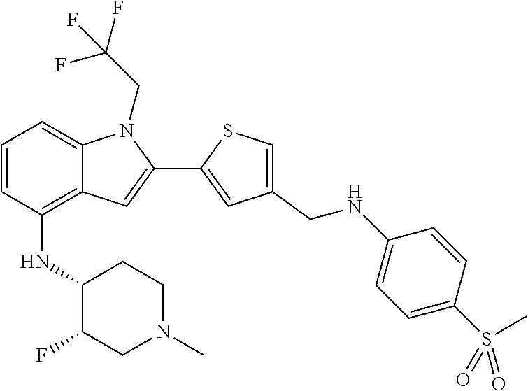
C1=CC(NC2C(F)CN(C)CC2)=C2C(=C1)N(CC(F)(F)F)C(C1=CC(CNC3=CC=C(S(C)(=O)=O)C=C3)=CS1)=C2
